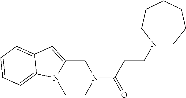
C1CN(C(CCN2CCCCCC2)=O)CC2=CC3=CC=CC=C3N12
